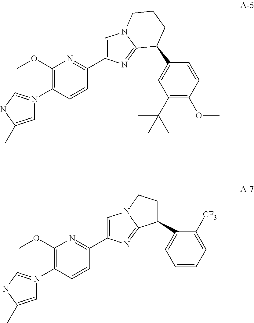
C1=C(C)NC=N1C1=C(OC)N=C(C2=CN3C(=N2)C(C2=CC(C(C)(C)C)=C(OC)C=C2)CCC3)C=C1.C1=C(C)NC=N1C1=C(OC)N=C(C2=CN3C(=N2)C(C2=CC=CC=C2[CF3])CC3)C=C1
